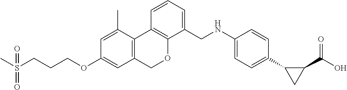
C1=C(C)C2=C(C=C1OCCCS(C)(=O)=O)COC1=C2C=CC=C1CNC1=CC=C(C2CC2C(O)=O)C=C1
